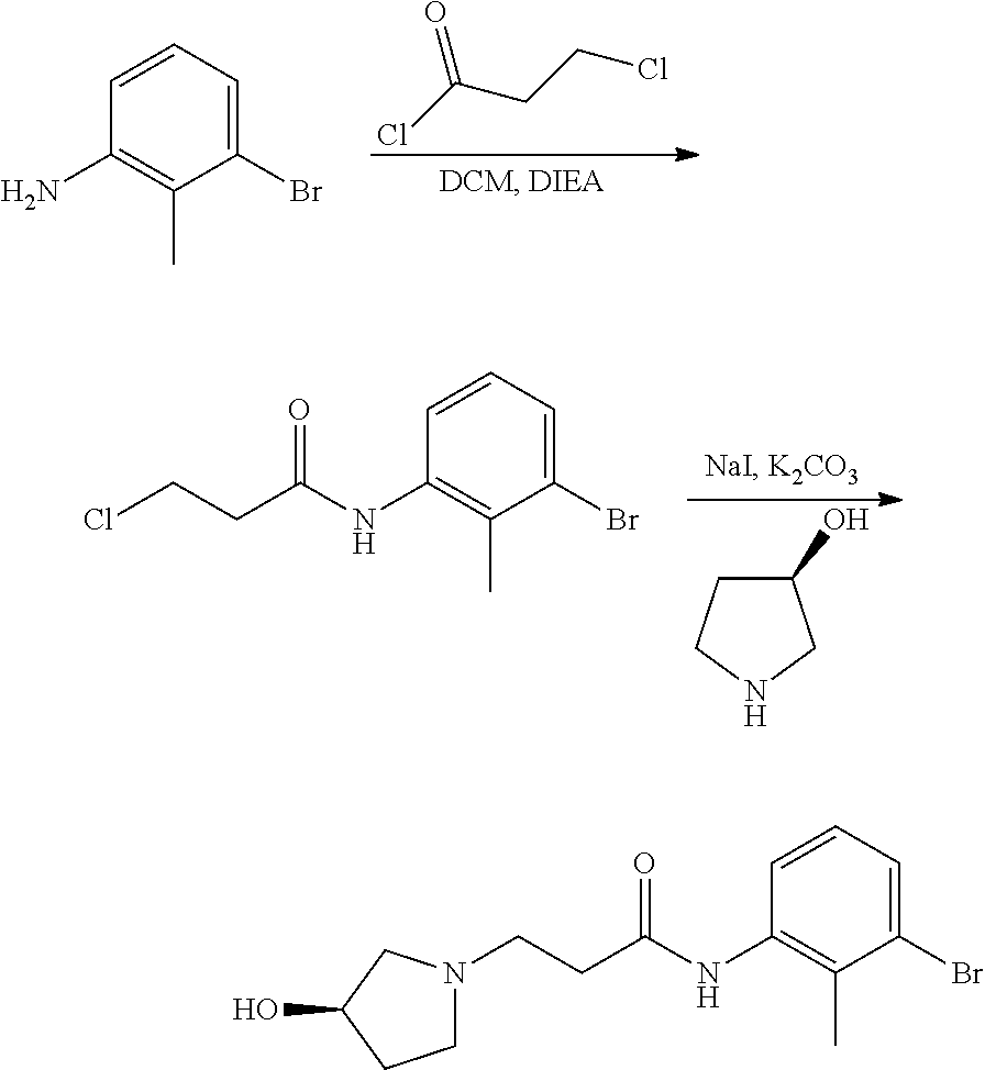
ClC(CCCl)=O.C1=CC=C(Br)C(C)=C1N.C1(O)CCNC1.ClCCC(NC1=C(C)C(Br)=CC=C1)=O.C(CN1CCC(O)C1)C(NC1=C(C)C(Br)=CC=C1)=O
